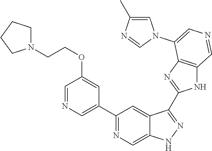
C1(C2=CN=CC(OCCN3CCCC3)=C2)=NC=C2C(=C1)C(C1=NC3=C(N1)C=NC=C3N1C=C(C)N=C1)=NN2
